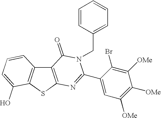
C12=C(SC3=C1C=CC=C3O)N=C(C1=CC([OMe])=C([OMe])C([OMe])=C1Br)N(CC1=CC=CC=C1)C2=O
